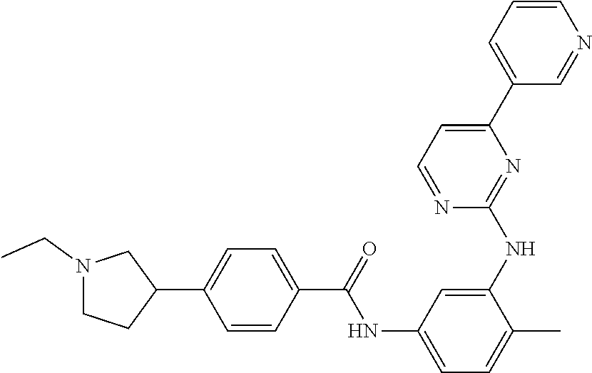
C1=CC(C(=O)NC2=CC=C(C)C(NC3=NC(C4=CC=CN=C4)=CC=N3)=C2)=CC=C1C1CCN(CC)C1
